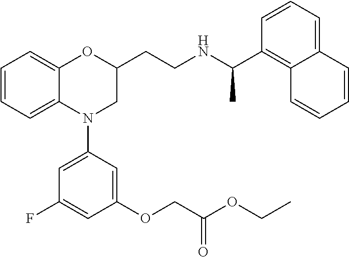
C1=CC=C2C(=C1)OC(CCNC(C1=C3C(=CC=C1)C=CC=C3)C)CN2C1=CC(F)=CC(OCC(OCC)=O)=C1
